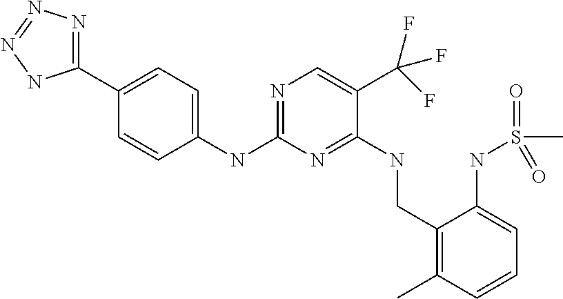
N(C1=NC=C(C(F)(F)F)C(NCC2=C(C)C=CC=C2NS(=O)(C)=O)=N1)C1=CC=C(C2=NN=NN2)C=C1
